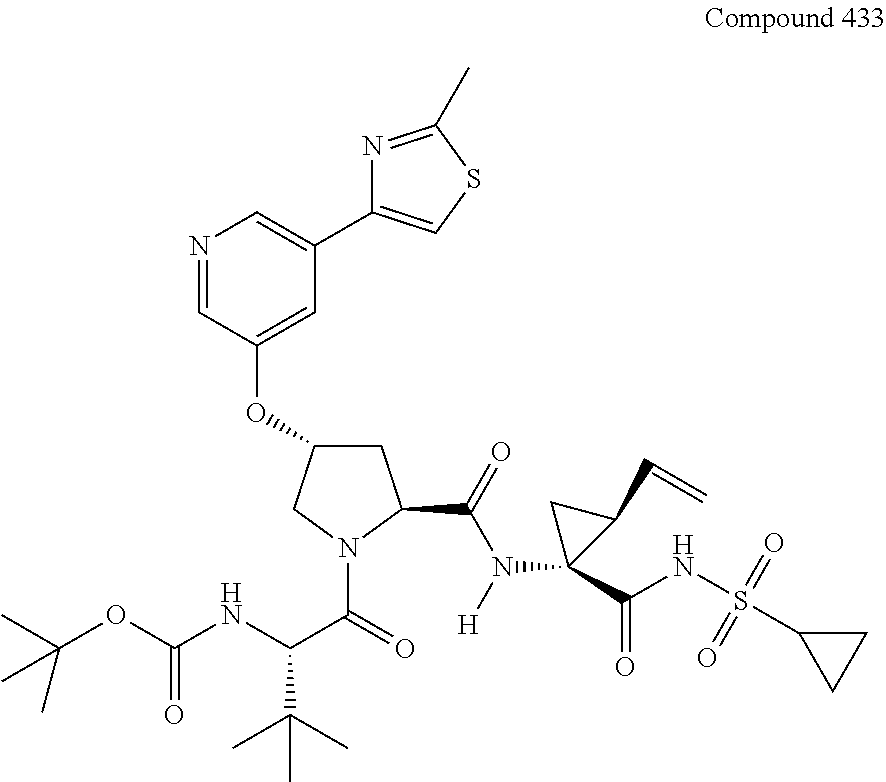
N1=CC(OC2CC(C(=O)N(C3(C(NS(=O)(=O)C4CC4)=O)C(C=C)C3)[H])N(C(=O)C(C(C)(C)C)NC(=O)OC(C)(C)C)C2)=CC(C2=CSC(C)=N2)=C1
